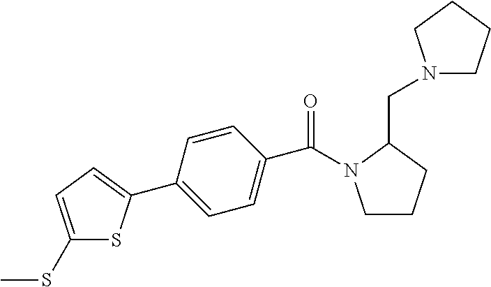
C1CCC(CN2CCCC2)N1C(=O)C1=CC=C(C2=CC=C(SC)S2)C=C1
